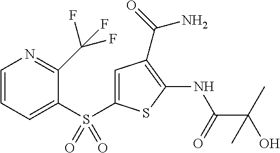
S(=O)(=O)(C1=CC=CN=C1C(F)(F)F)C1=CC(C(=O)N)=C(NC(=O)C(O)(C)C)S1
